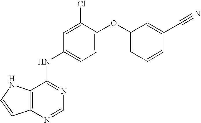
C12=C(N=CN=C1NC1=CC=C(OC3=CC=CC(C#N)=C3)C(Cl)=C1)C=CN2
